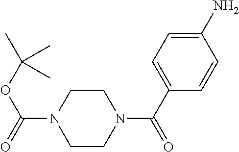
C1CN(C(=O)OC(C)(C)C)CCN1C(C1=CC=C(N)C=C1)=O
